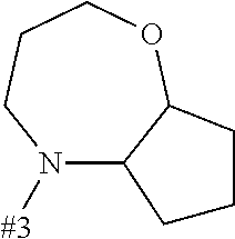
C12N([#3])CCCOC1CCC2
